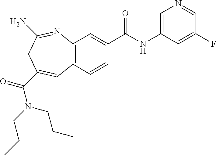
C12=C(C=CC(C(NC3=CN=CC(F)=C3)=O)=C1)C=C(C(=O)N(CCC)CCC)CC(N)=N2
